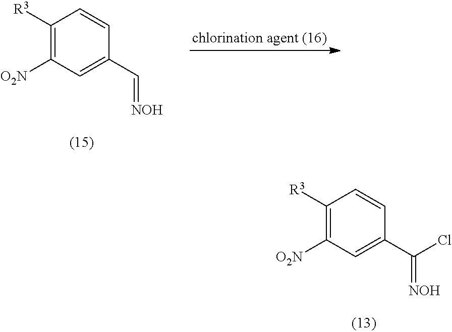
C1([R3])=C([O2N])C=C(C=[NOH])C=C1.C1([R3])=C([O2N])C=C(C(=[NOH])Cl)C=C1
